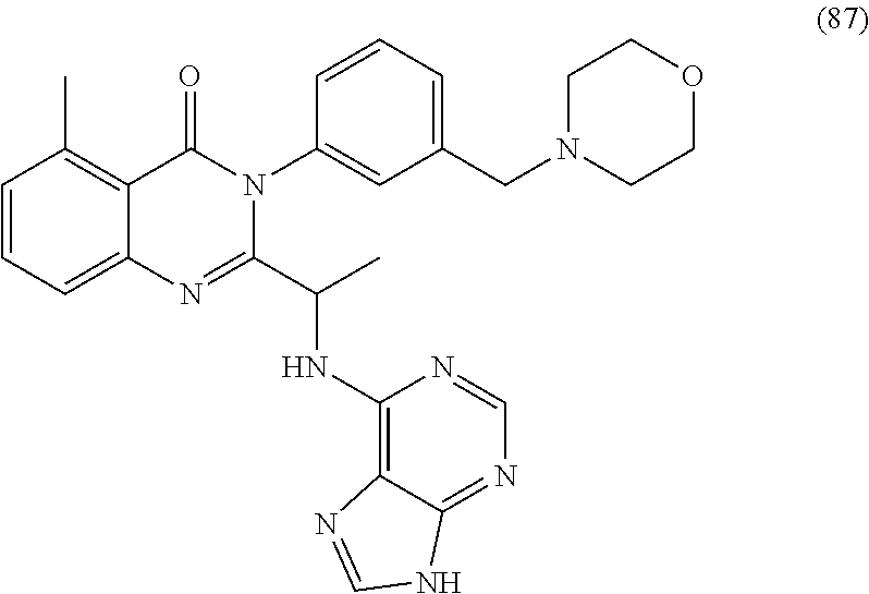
C1=CC=C2C(=C1C)C(=O)N(C1=CC(CN3CCOCC3)=CC=C1)C(C(NC1=C3C(=NC=N1)NC=N3)C)=N2
